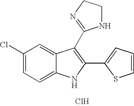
Cl.C1=C2C(=CC=C1Cl)NC(C1=CC=CS1)=C2C1=NCCN1
